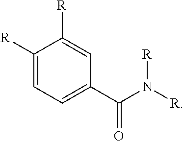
C1([R])=CC=C(C(N([R])[R])=O)C=C1[R]
